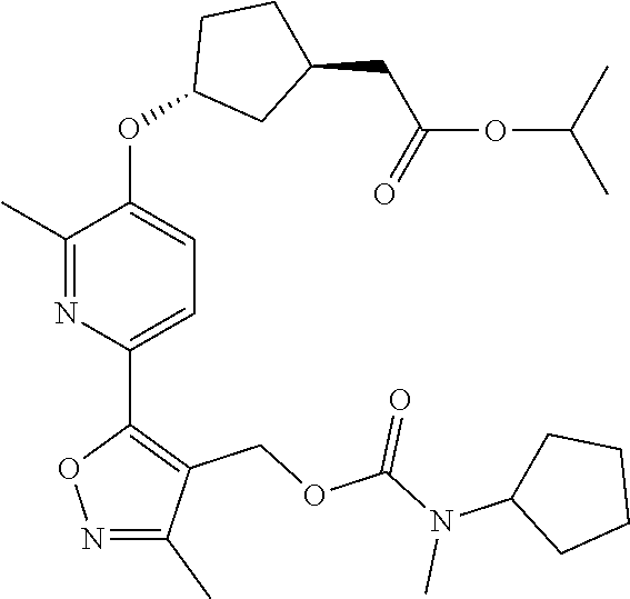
C1(C)=NC(C2=C(COC(N(C3CCCC3)C)=O)C(C)=NO2)=CC=C1OC1CC(CC(OC(C)C)=O)CC1
